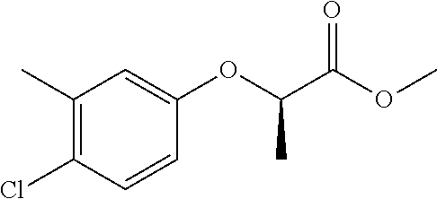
C1(C)=C(Cl)C=CC(OC(C(OC)=O)C)=C1
